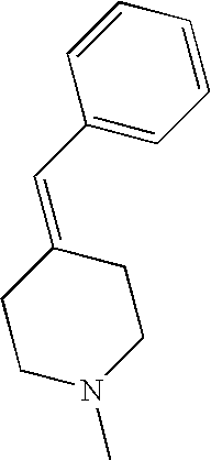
C1C(=CC2=CC=CC=C2)CCN(C)C1
